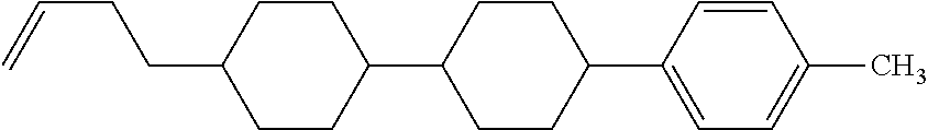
C1CC(C2CCC(C3=CC=C(C)C=C3)CC2)CCC1CCC=C
